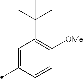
C1=C(C)C=CC([OMe])=C1C(C)(C)C
